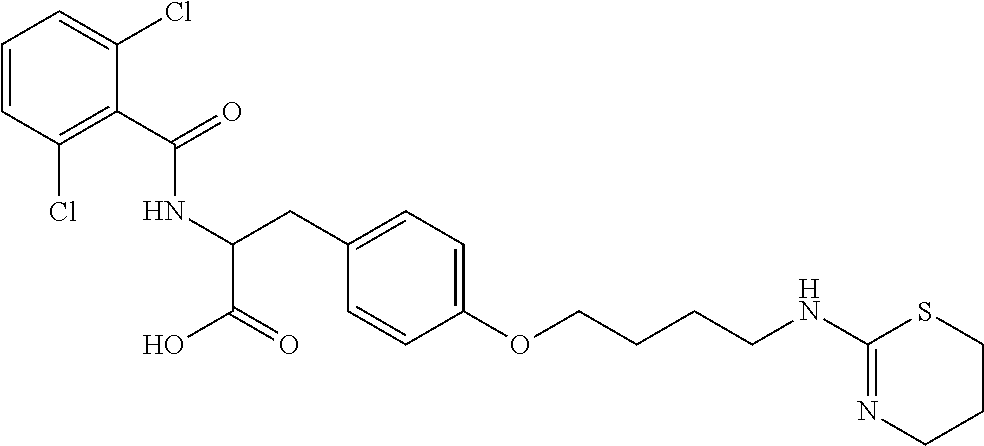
C(C1=C(Cl)C=CC=C1Cl)(=O)NC(CC1=CC=C(OCCCCNC2=NCCCS2)C=C1)C(O)=O
